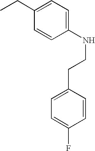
C1(CC)=CC=C(NCCC2=CC=C(F)C=C2)C=C1
